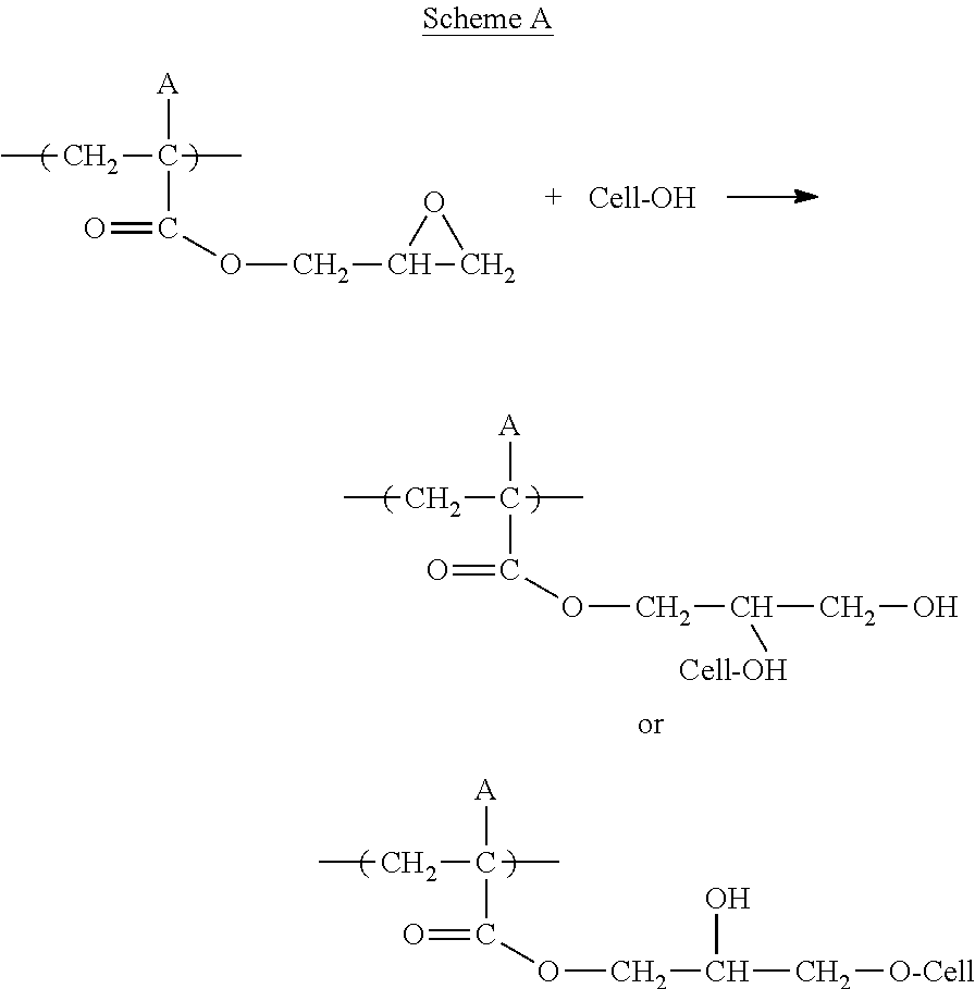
CCC(C)([A])C(=O)OCC1CO1.CCC(C)([A])C(=O)OCC(C[O-Cell])O.CCC(C)([A])C(=O)OCC(CO)[Cell-OH]
